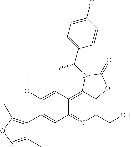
C1(OC)=CC2=C3C(=C(CO)N=C2C=C1C1=C(C)ON=C1C)OC(=O)N3C(C1=CC=C(Cl)C=C1)C
